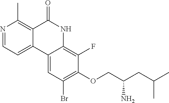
N1=CC=C2C(=C1C)C(=O)NC1=C(F)C(OCC(CC(C)C)N)=C(Br)C=C21
